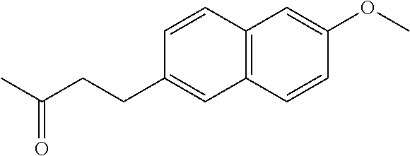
C12=C(C=CC(OC)=C1)C=C(CCC(C)=O)C=C2
